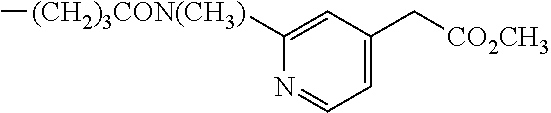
C1([(CH2)3CON(CH3)]C)=CC(C[CO2CH3])=CC=N1
